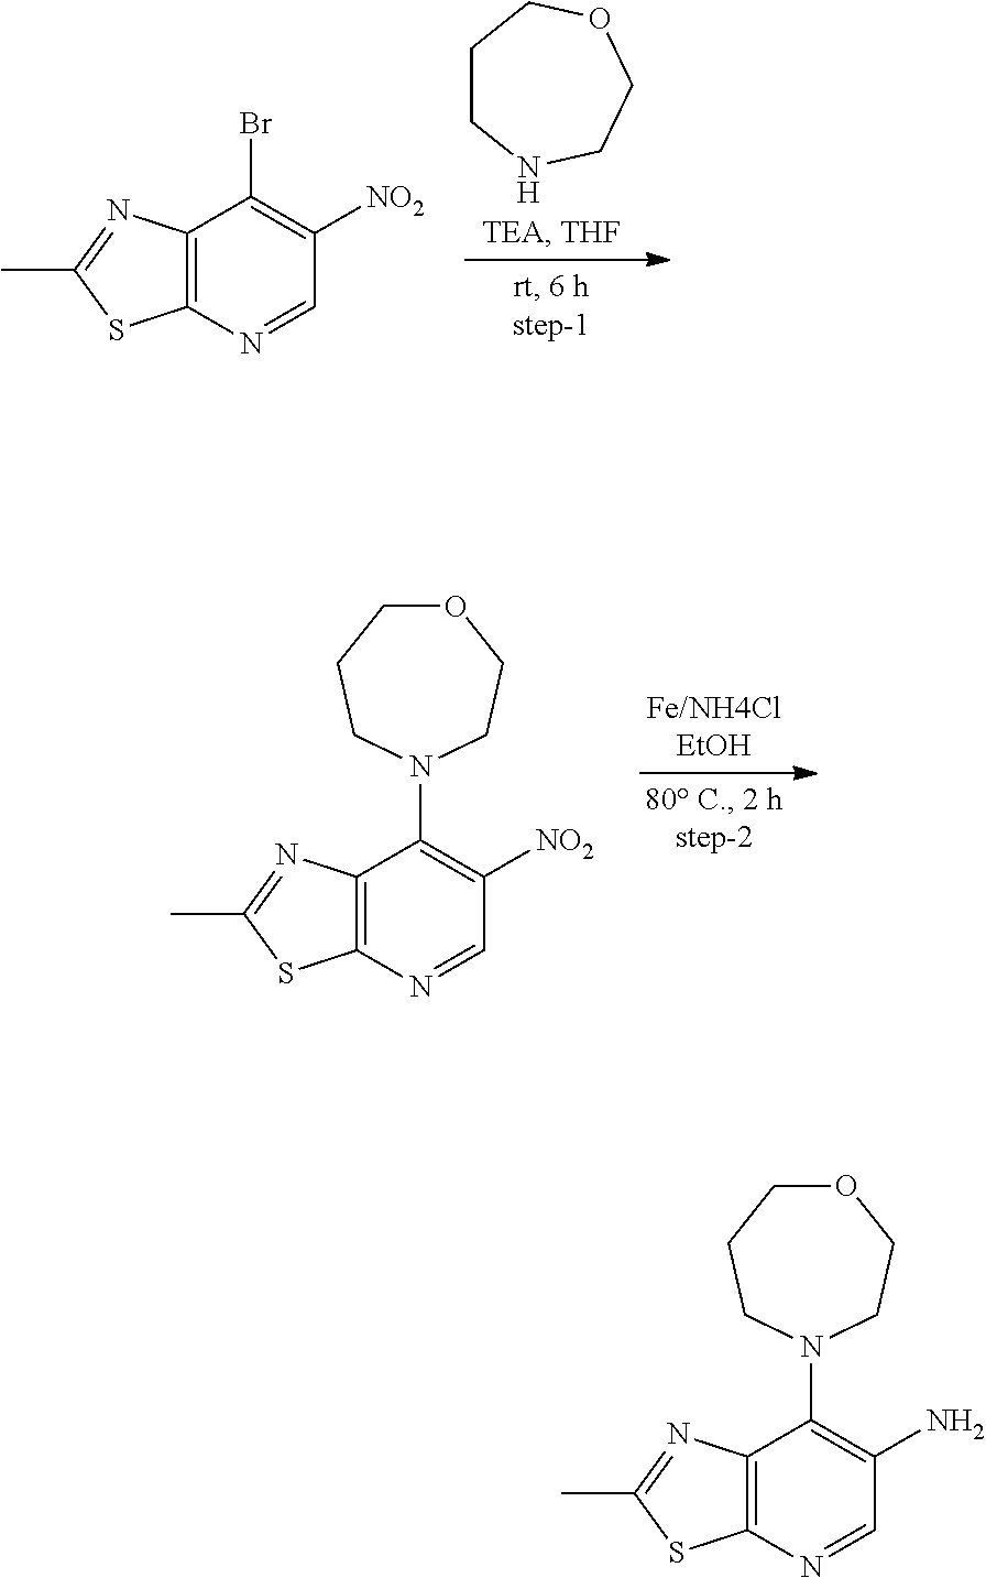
C12=C(N=CC(N)=C1N1CCOCCC1)SC(C)=N2.C12=C(N=CC([NO2])=C1Br)SC(C)=N2.C1CNCCOC1.C12=C(N=CC([NO2])=C1N1CCOCCC1)SC(C)=N2
